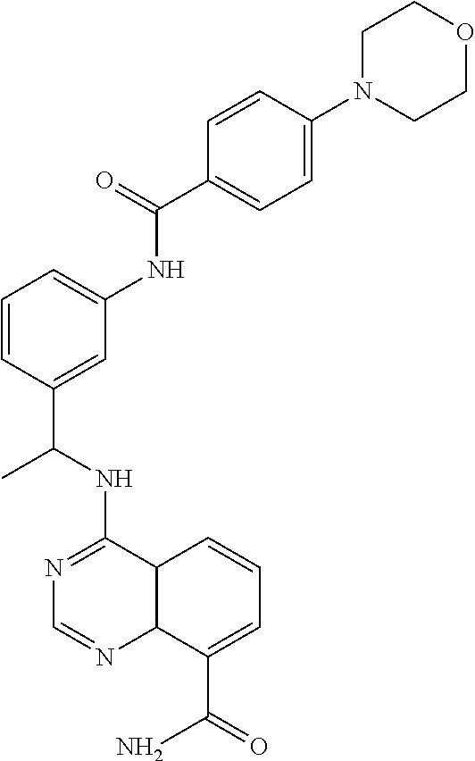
N1=C(NC(C2=CC(NC(C3=CC=C(N4CCOCC4)C=C3)=O)=CC=C2)C)C2C(N=C1)C(C(=O)N)=CC=C2
